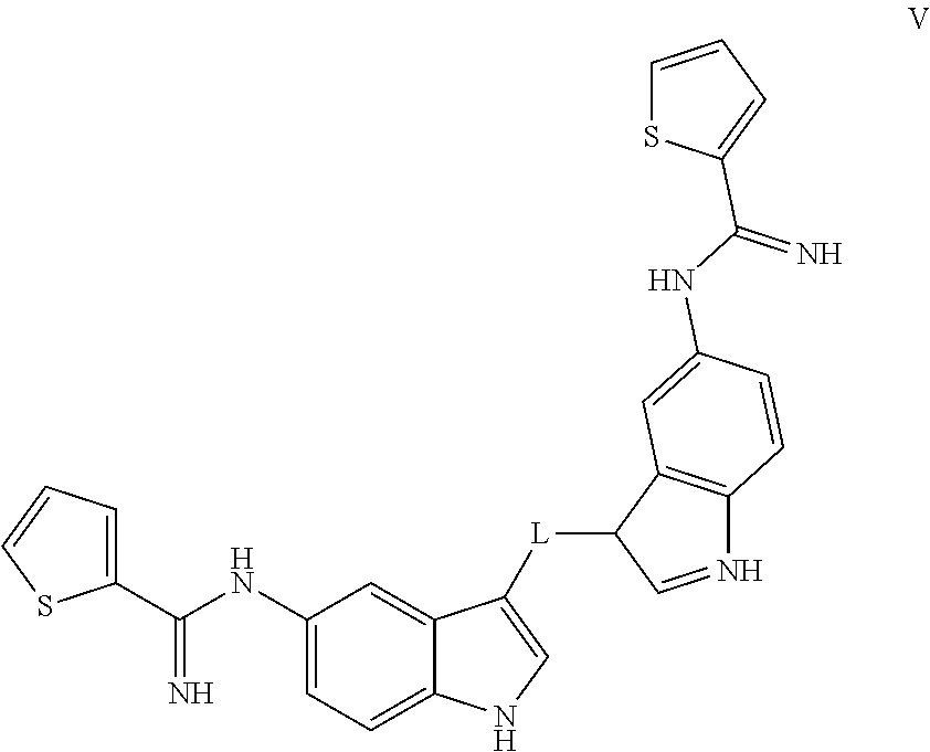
C1(NC(C2=CC=CS2)=N)=CC=C2C(=C1)C([L]C1C=NC3=C1C=C(NC(=N)C1=CC=CS1)C=C3)=CN2
